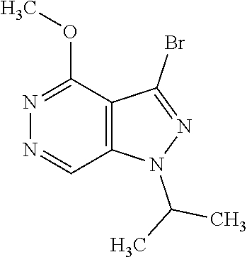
N1=CC2=C(C(OC)=N1)C(Br)=NN2C(C)C
